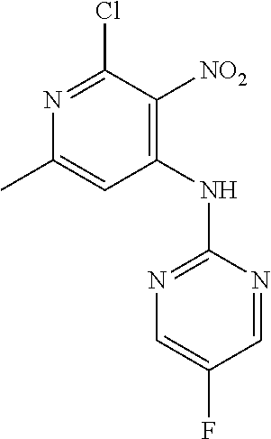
N1=C(Cl)C([NO2])=C(NC2=NC=C(F)C=N2)C=C1C
